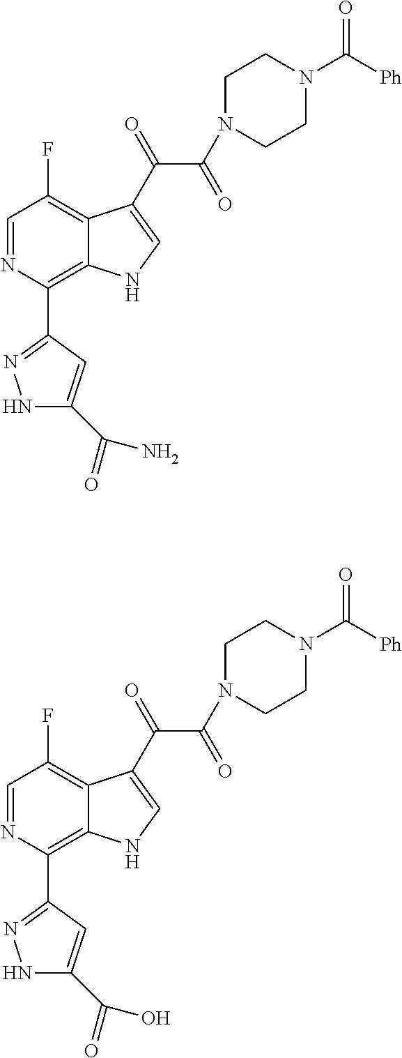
C1=NC(C2=NNC(C(=O)N)=C2)=C2C(=C1F)C(C(=O)C(N1CCN(C([Ph])=O)CC1)=O)=CN2.C1=NC(C2=NNC(C(=O)O)=C2)=C2C(=C1F)C(C(=O)C(N1CCN(C([Ph])=O)CC1)=O)=CN2
